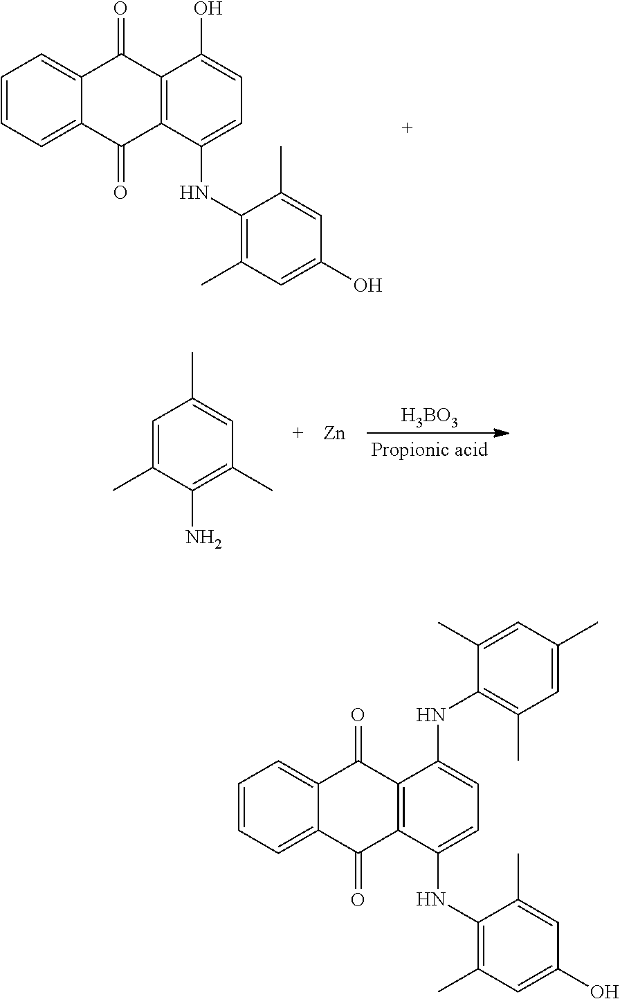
C1=CC=C2C(=C1)C(=O)C1=C(C2=O)C(NC2=C(C)C=C(O)C=C2C)=CC=C1O.C1=CC=C2C(=C1)C(=O)C1=C(C2=O)C(NC2=C(C)C=C(O)C=C2C)=CC=C1NC1=C(C)C=C(C)C=C1C.[H3BO3].C1(C)=CC(C)=CC(C)=C1N.[Zn]
